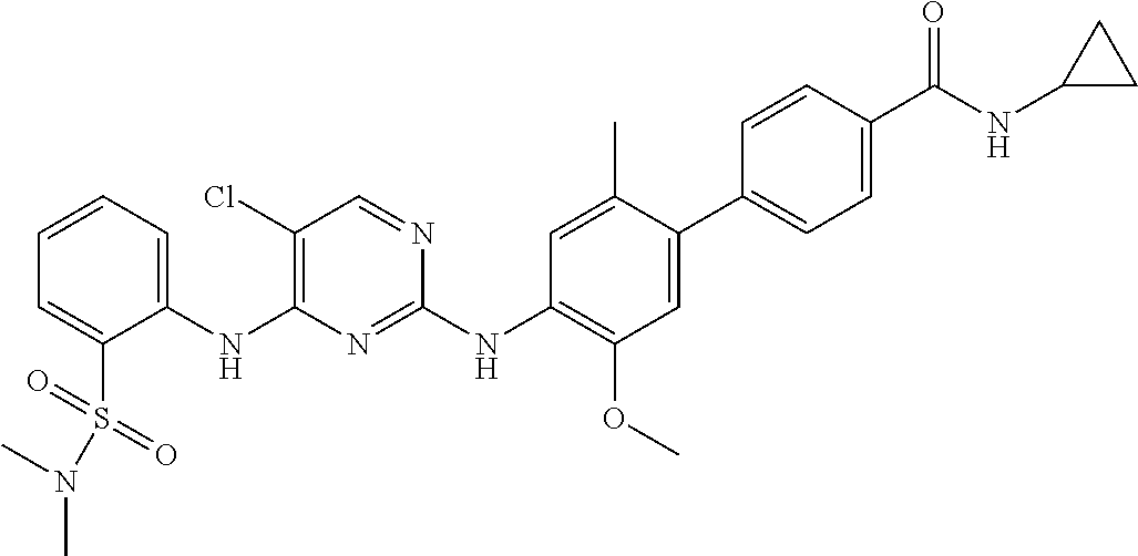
C1(NC2=C(Cl)C=NC(NC3=C(OC)C=C(C4=CC=C(C(NC5CC5)=O)C=C4)C(C)=C3)=N2)=CC=CC=C1S(=O)(=O)N(C)C
